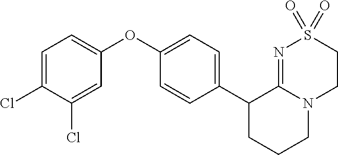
C1(OC2=CC=C(Cl)C(Cl)=C2)=CC=C(C2CCCN3C2=NS(=O)(=O)CC3)C=C1
